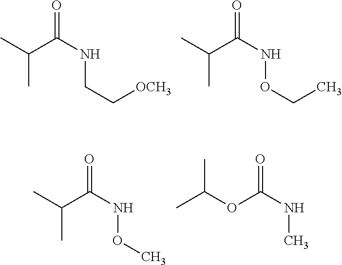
C(C)(C)C(NCC[OCH3])=O.C(C)(C)C(NOCC)=O.C(C)(C)C(NOC)=O.O(C(NC)=O)C(C)C
